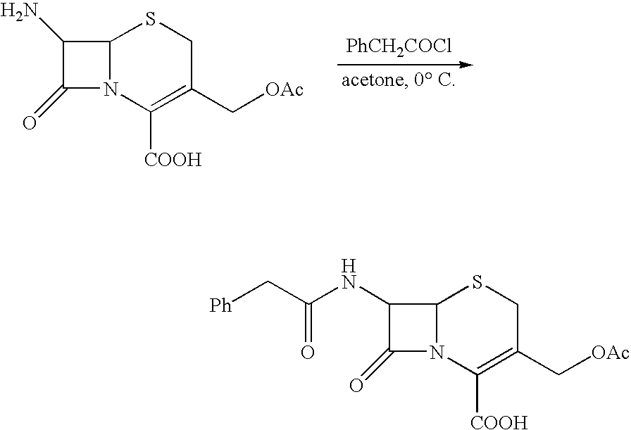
C12N(C([COOH])=C(C[OAc])CS1)C(=O)C2N.[PhCH2COCl].C12N(C([COOH])=C(C[OAc])CS1)C(=O)C2NC(C[Ph])=O
